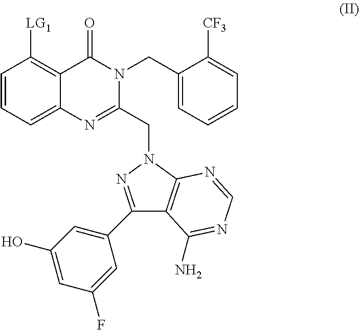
C1=CC=C2C(=C1[LG1])C(=O)N(CC1=CC=CC=C1[CF3])C(CN1C3=C(C(N)=NC=N3)C(C3=CC(O)=CC(F)=C3)=N1)=N2
